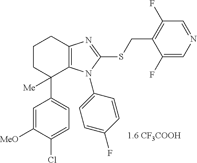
C1=C(Cl)C([MeO])=CC(C2([Me])C3=C(CCC2)N=C(SCC2=C(F)C=NC=C2F)N3C2=CC=C(F)C=C2)=C1
